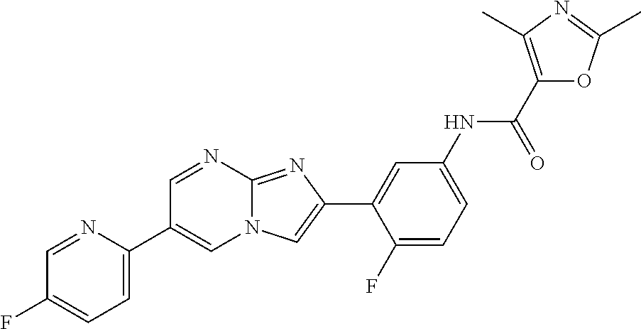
C1=NC2=NC(C3=CC(NC(C4=C(C)N=C(C)O4)=O)=CC=C3F)=CN2C=C1C1=CC=C(F)C=N1
